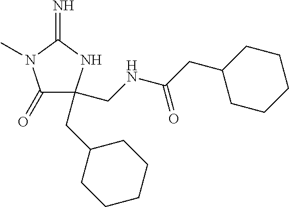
C1(=O)C(CNC(CC2CCCCC2)=O)(CC2CCCCC2)NC(=N)N1C
